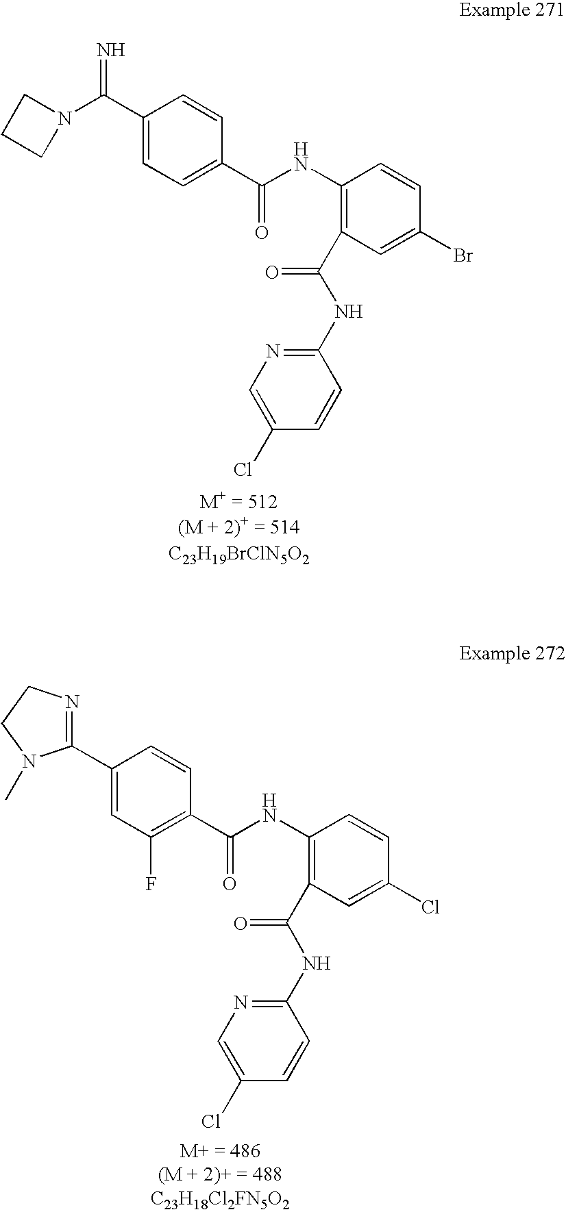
C1(C2=NCCN2C)=CC(F)=C(C(NC2=C(C(NC3=NC=C(Cl)C=C3)=O)C=C(Cl)C=C2)=O)C=C1.C1(C(=N)N2CCC2)=CC=C(C(NC2=C(C(NC3=NC=C(Cl)C=C3)=O)C=C(Br)C=C2)=O)C=C1
